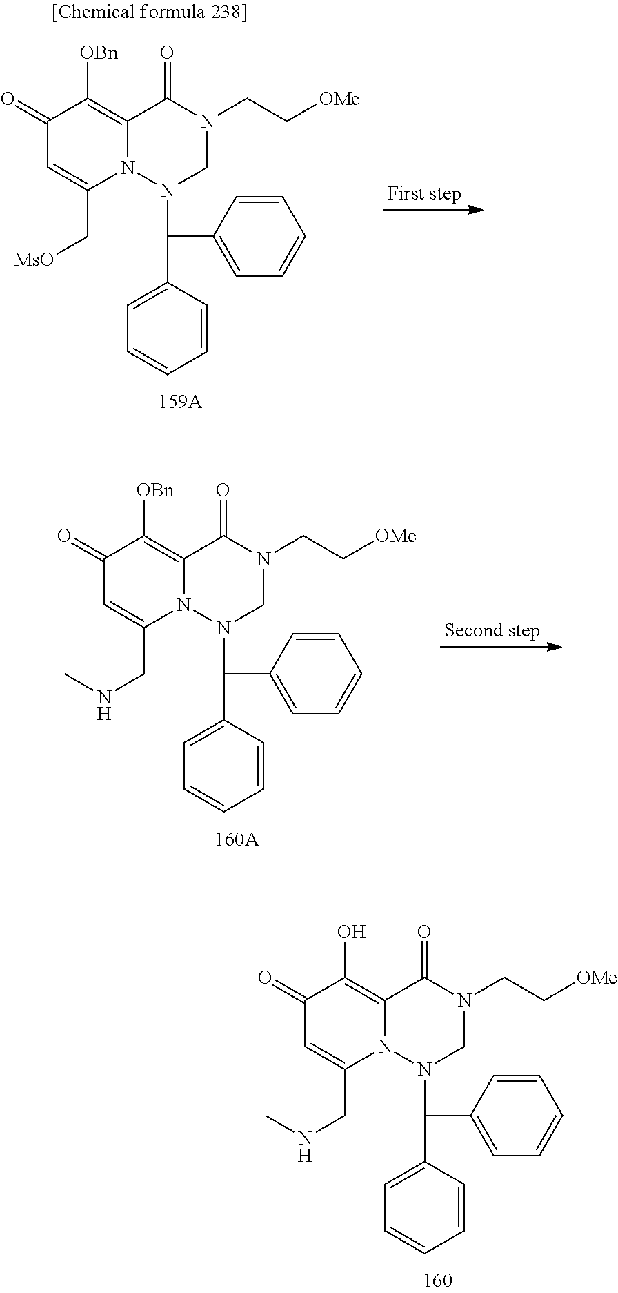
C1(=O)C=C(CNC)N2C(=C1O)C(=O)N(CC[OMe])CN2C(C1=CC=CC=C1)C1=CC=CC=C1.C1(=O)C=C(C[MsO])N2C(=C1[OBn])C(=O)N(CC[OMe])CN2C(C1=CC=CC=C1)C1=CC=CC=C1.C1(=O)C=C(CNC)N2C(=C1[OBn])C(=O)N(CC[OMe])CN2C(C1=CC=CC=C1)C1=CC=CC=C1
